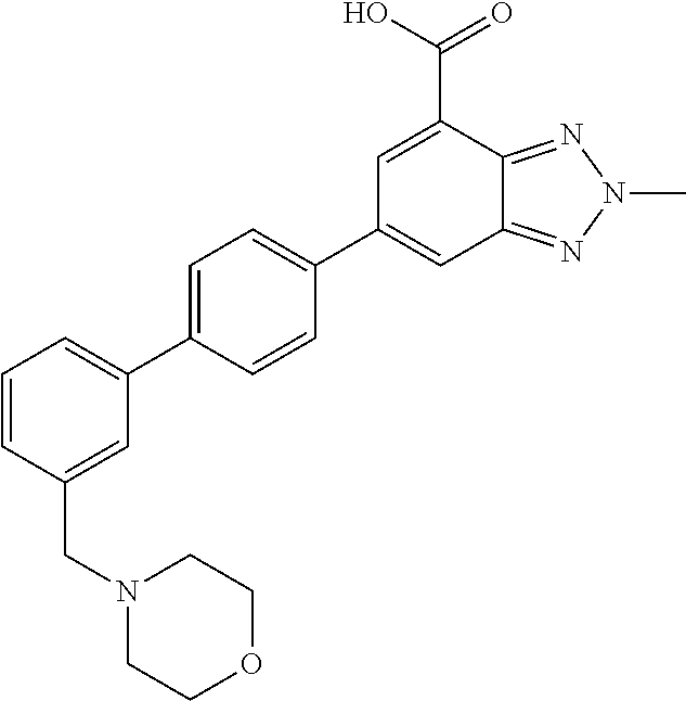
C12=NN(C)N=C1C(C(=O)O)=CC(C1=CC=C(C3=CC=CC(CN4CCOCC4)=C3)C=C1)=C2
